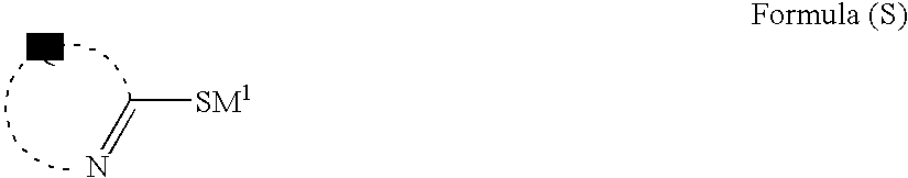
C([SM1])=N
